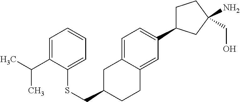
C1=C2C(=CC(C3CCC(CO)(N)C3)=C1)CCC(CSC1=CC=CC=C1C(C)C)C2
